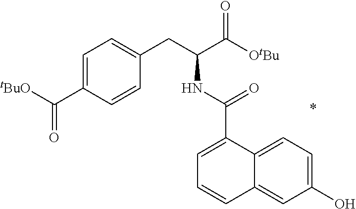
C1=C(C([tBuO])=O)C=CC(CC(C([OtBu])=O)NC(=O)C2=CC=CC3=CC(O)=CC=C23)=C1
